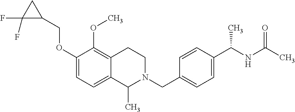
C1(OCC2CC2(F)F)=CC=C2C(=C1OC)CCN(CC1=CC=C(C(NC(C)=O)C)C=C1)C2C
